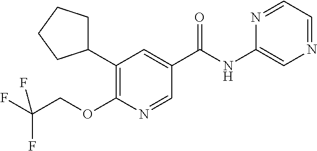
C1(C2=C(OCC(F)(F)F)N=CC(C(=O)NC3=CN=CC=N3)=C2)CCCC1
